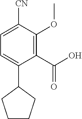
C1=C(C2CCCC2)C(C(O)=O)=C(OC)C([CN])=C1
